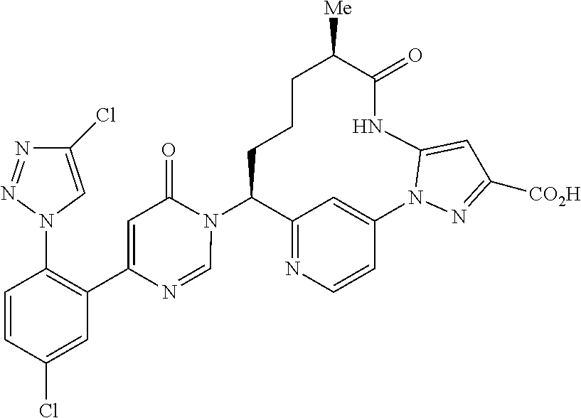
C12=NC=CC(=C1)N1N=C([CO2H])C=C1NC(=O)C([Me])CCCC2N1C(=O)C=C(C2=C(N3C=C(Cl)N=N3)C=CC(Cl)=C2)N=C1
